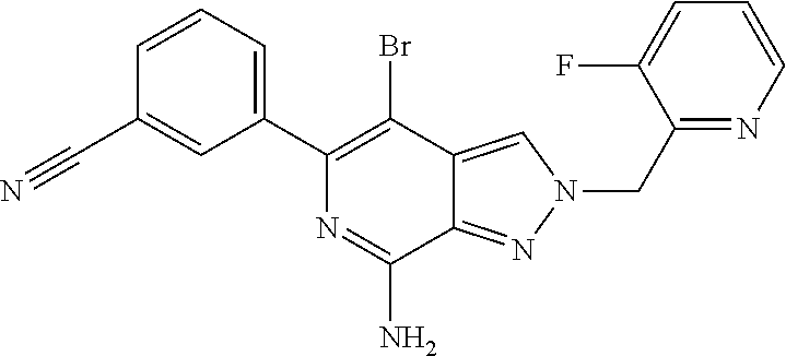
C1=CC=C(C2=C(Br)C3=CN(CC4=NC=CC=C4F)N=C3C(N)=N2)C=C1C#N
